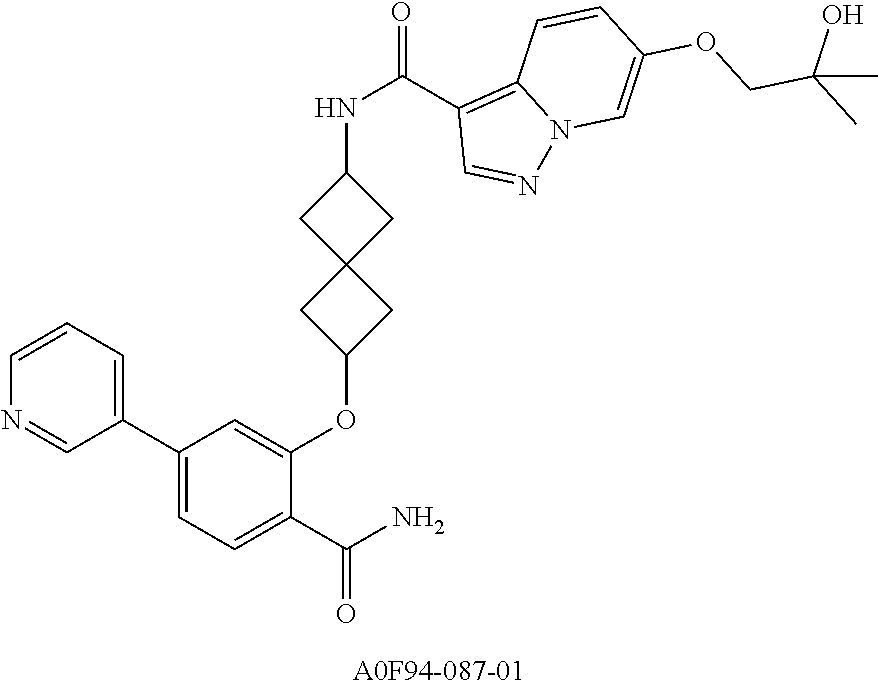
C1(C2=CC=CN=C2)=CC=C(C(N)=O)C(OC2CC3(C2)CC(NC(=O)C2=C4N(N=C2)C=C(OCC(C)(O)C)C=C4)C3)=C1
